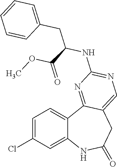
C12=CC(Cl)=CC=C1C1=NC(NC(CC3=CC=CC=C3)C(=O)OC)=NC=C1CC(=O)N2
